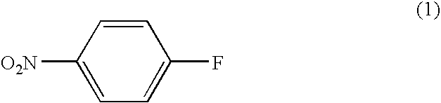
C1=CC([O2N])=CC=C1F
